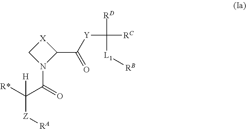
C1N(C(=O)C([R*])([H])[Z][RA])C(C([Y]C([RC])([RD])[L1][RB])=O)[X]1
